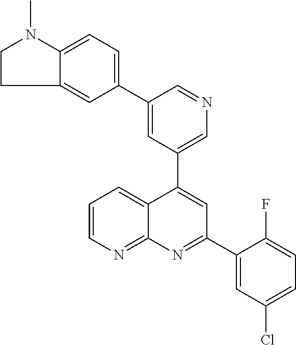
C1=C(C2=CC=C3C(=C2)CCN3C)C=NC=C1C1=CC(C2=CC(Cl)=CC=C2F)=NC2=NC=CC=C12
